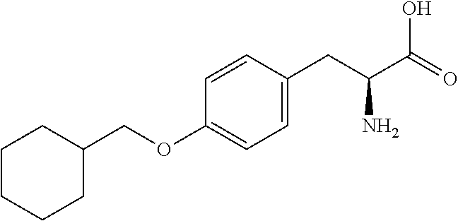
C1CCCC(COC2=CC=C(CC(C(=O)O)N)C=C2)C1
